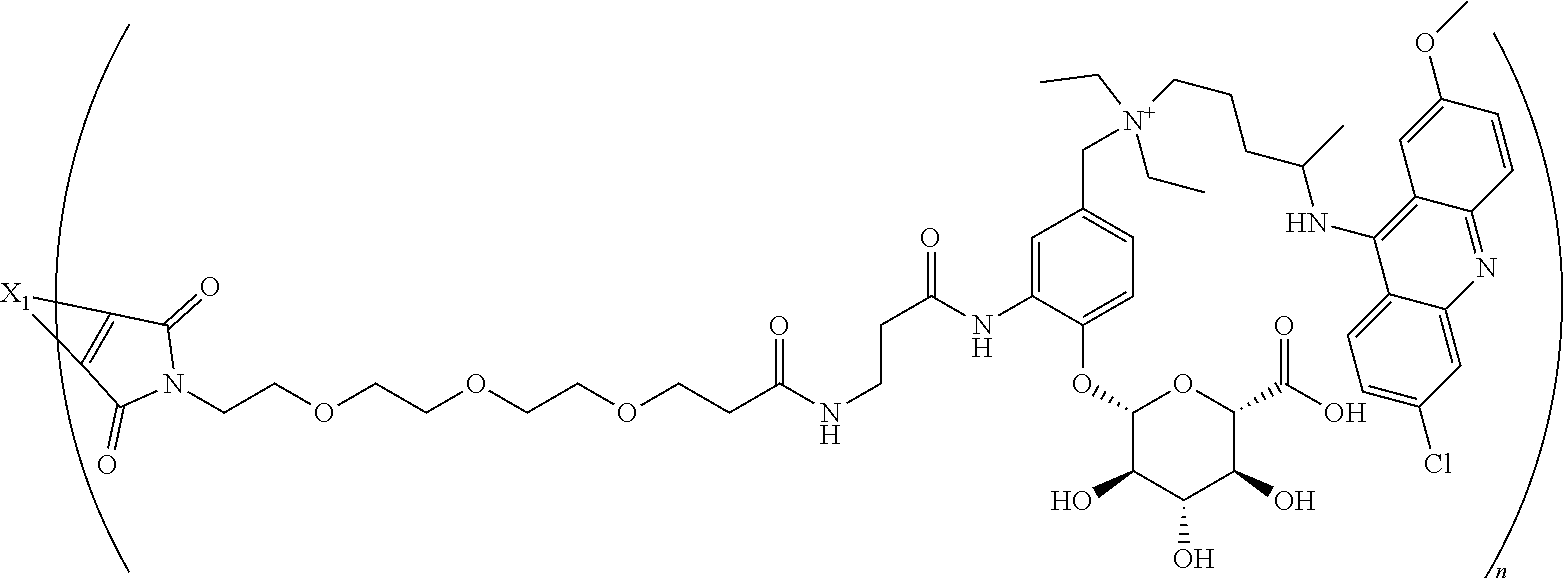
C(COCCOCCOCCC(NCCC(=O)NC1=CC(C[N+](CCCC(NC2=C3C(=NC4=CC(Cl)=CC=C42)C=CC(OC)=C3)C)(CC)CC)=CC=C1OC1C(O)C(O)C(O)C(C(O)=O)O1)=O)N1C(=O)C2=C(C1=O)[X1]2
